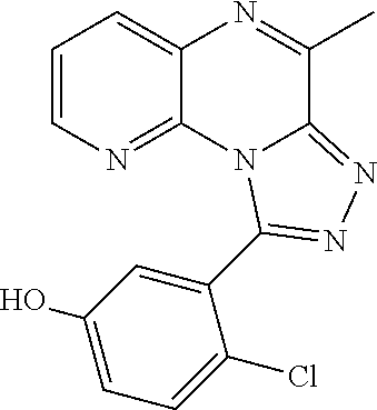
C1=CN=C2C(=C1)N=C(C)C1=NN=C(C3=CC(O)=CC=C3Cl)N21
